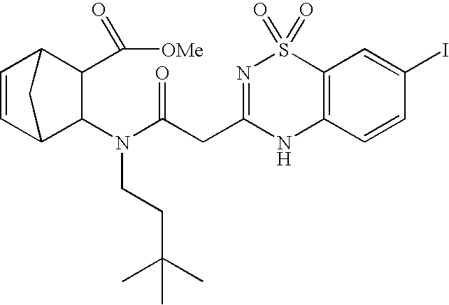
C1=CC2C(N(C(CC3=NS(=O)(=O)C4=C(N3)C=CC(I)=C4)=O)CCC(C)(C)C)C(C(=O)[OMe])C1C2
